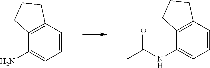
C1=CC2=C(C(N)=C1)CCC2.C1=CC2=C(C(NC(C)=O)=C1)CCC2
